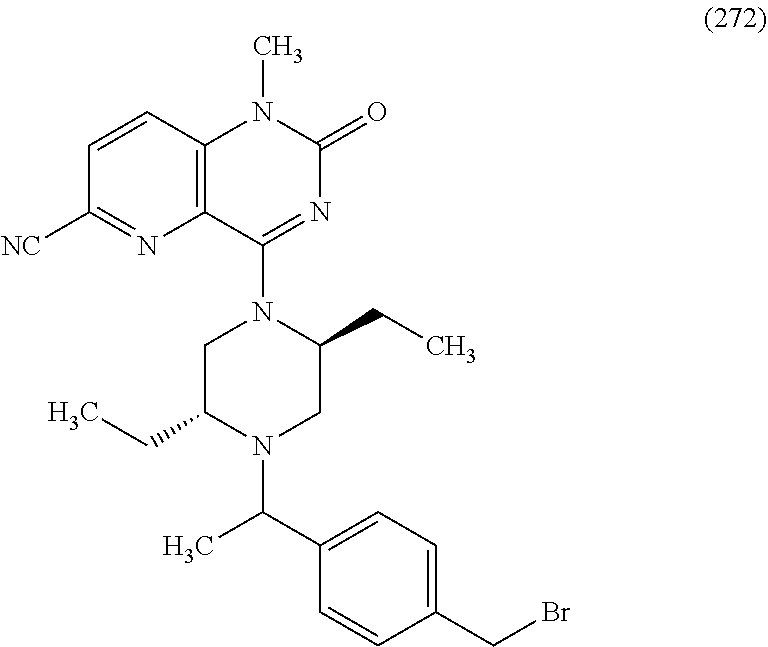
C1=CC(CBr)=CC=C1C(C)N1C(CC)CN(C2=NC(=O)N(C)C3=C2N=C([NC])C=C3)C(CC)C1
